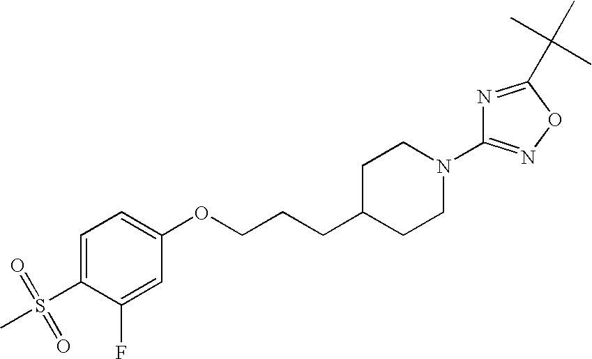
C1=C(S(=O)(=O)C)C(F)=CC(OCCCC2CCN(C3=NOC(C(C)(C)C)=N3)CC2)=C1
